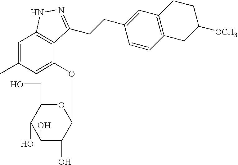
C1(O)C(O)C(OC2=CC(C)=CC3=C2C(CCC2=CC4=C(C=C2)CC([OCH3])CC4)=NN3)OC(CO)C1O
